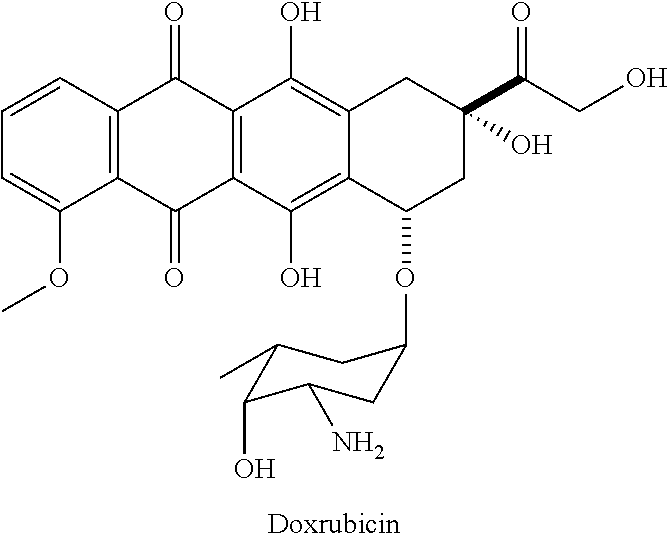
C12=C(C=CC=C1OC)C(=O)C1=C(C2=O)C(O)=C2C(=C1O)CC(C(CO)=O)(O)CC2OC1CC(N)C(O)C(C)C1
